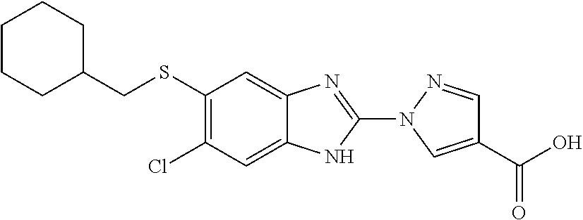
S(C1=C(Cl)C=C2C(=C1)N=C(N1C=C(C(O)=O)C=N1)N2)CC1CCCCC1
